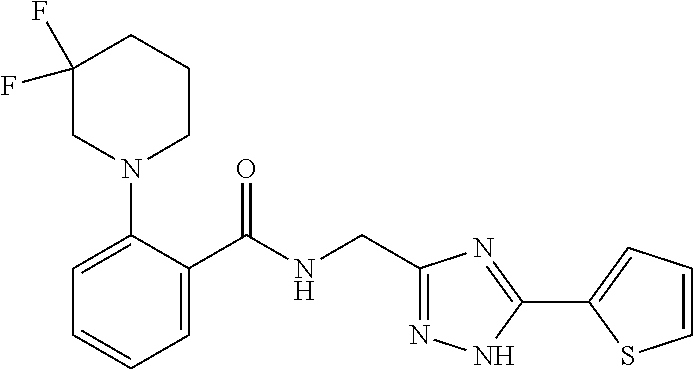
C1=C(N2CC(F)(F)CCC2)C(C(NCC2=NNC(C3=CC=CS3)=N2)=O)=CC=C1
